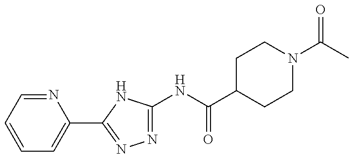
N1=C(NC(=O)C2CCN(C(=O)C)CC2)NC(C2=CC=CC=N2)=N1
